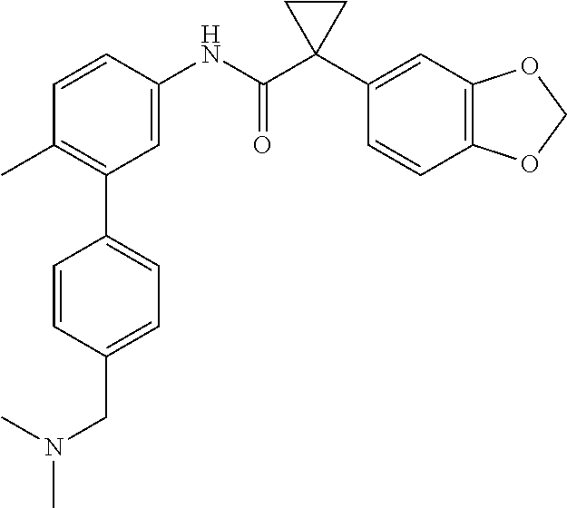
C1=C(NC(C2(C3=CC4=C(C=C3)OCO4)CC2)=O)C=CC(C)=C1C1=CC=C(CN(C)C)C=C1
